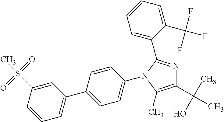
N1=C(C2=CC=CC=C2C(F)(F)F)N(C2=CC=C(C3=CC=CC(S(C)(=O)=O)=C3)C=C2)C(C)=C1C(O)(C)C
